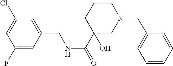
C1(F)=CC(CNC(C2(O)CN(CC3=CC=CC=C3)CCC2)=O)=CC(Cl)=C1
